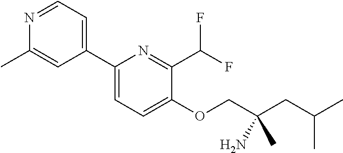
C1(C2=CC=NC(C)=C2)=CC=C(OCC(CC(C)C)(N)C)C(C(F)F)=N1
